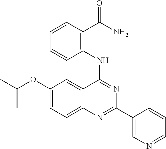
C1(OC(C)C)=CC=C2C(=C1)C(NC1=C(C(N)=O)C=CC=C1)=NC(C1=CN=CC=C1)=N2
